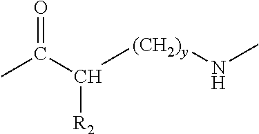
CC(C([R2])[(CH2)y]NC)=O
